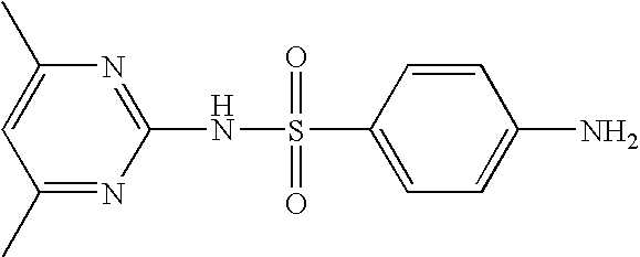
N1=C(C)C=C(C)N=C1NS(C1=CC=C(N)C=C1)(=O)=O
